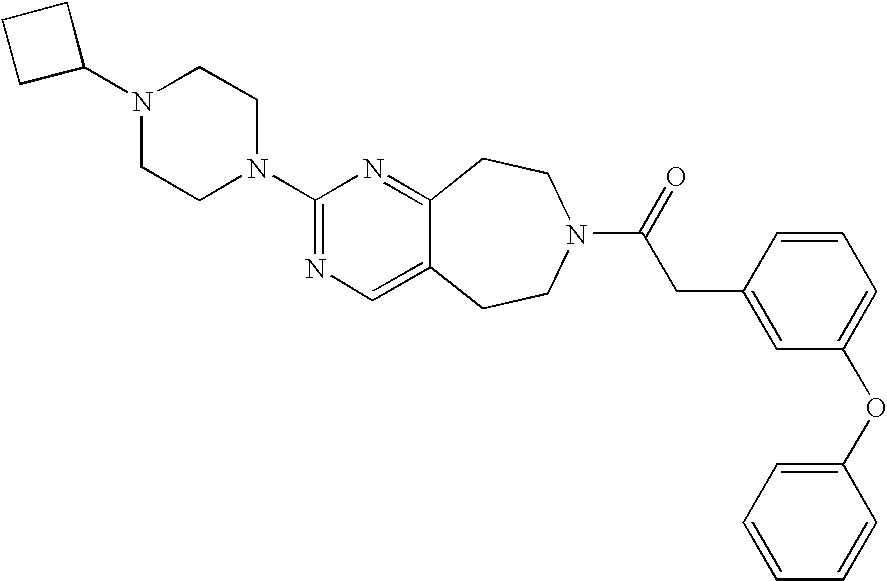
N1(C2CCC2)CCN(C2=NC=C3C(=N2)CCN(C(=O)CC2=CC(OC4=CC=CC=C4)=CC=C2)CC3)CC1
